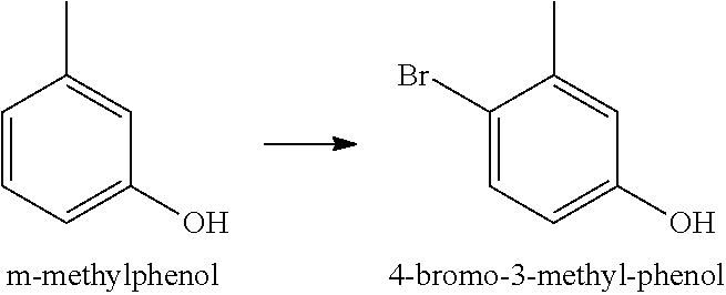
C1=CC=C(O)C=C1C.C1(Br)=CC=C(O)C=C1C
